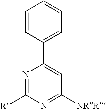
N1=C([R])N=C([NRR])C=C1C1=CC=CC=C1
